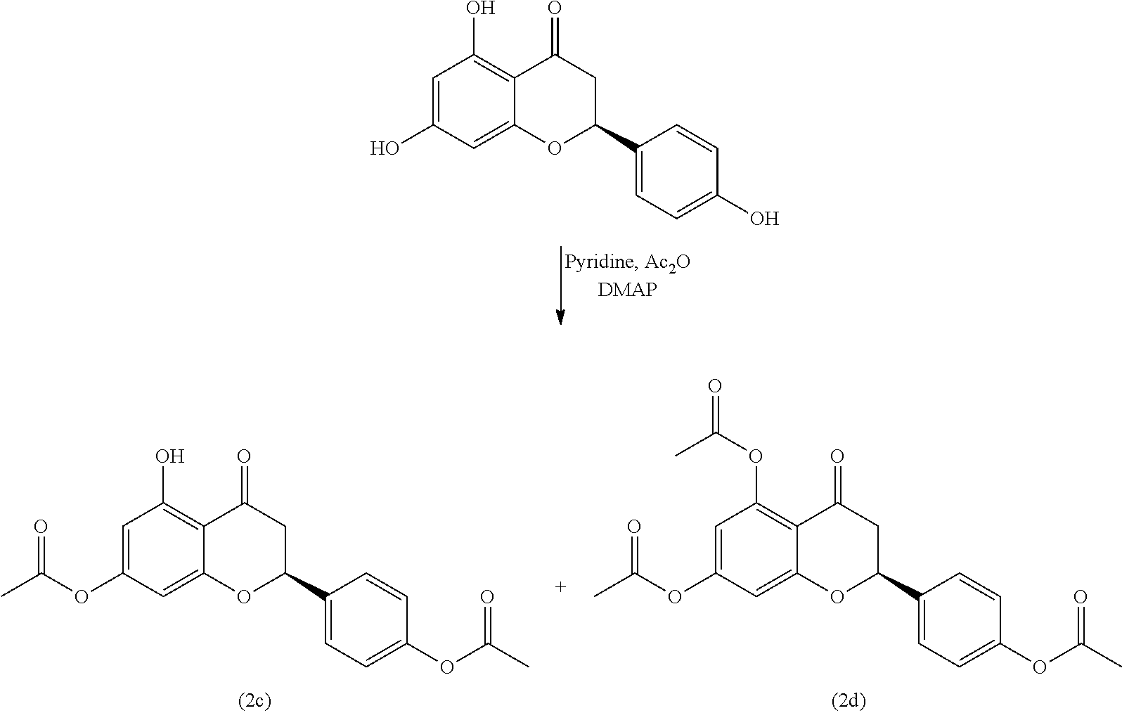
C1=CC(O)=CC=C1C1OC2=CC(O)=CC(O)=C2C(=O)C1.C1=CC(OC(=O)C)=CC=C1C1OC2=CC(OC(=O)C)=CC(OC(C)=O)=C2C(=O)C1.C1=CC(OC(=O)C)=CC=C1C1OC2=CC(OC(=O)C)=CC(O)=C2C(=O)C1
